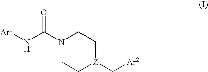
N1(C(N[Ar1])=O)CC[Z](C[Ar2])CC1
